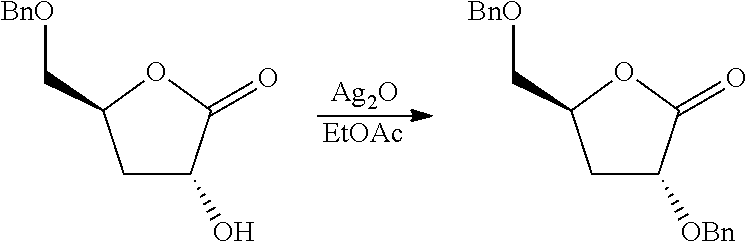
[Ag2O].[EtOAc].C1C(O)C(=O)OC1C[BnO].C1C([OBn])C(=O)OC1C[BnO]
